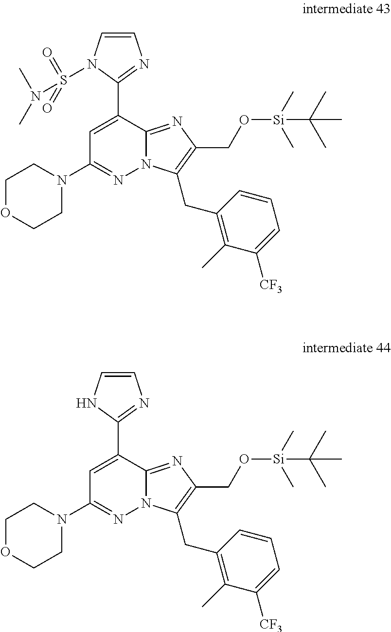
C1=C(C2=NC=CN2S(=O)(=O)N(C)C)C2=NC(CO[Si](C)(C)C(C)(C)C)=C(CC3=C(C)C([CF3])=CC=C3)N2N=C1N1CCOCC1.C1=C(C2=NC=CN2)C2=NC(CO[Si](C)(C)C(C)(C)C)=C(CC3=C(C)C([CF3])=CC=C3)N2N=C1N1CCOCC1
